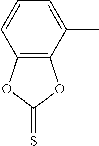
C1=C(C)C2=C(C=C1)OC(=S)O2
